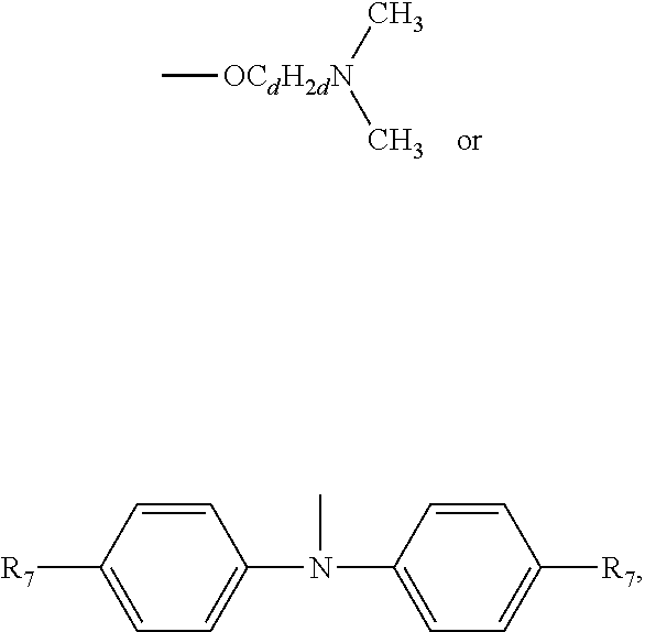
C[OCdH2dN](C)C.[R7]C1=CC=C(N(C2=CC=C([R7])C=C2)C)C=C1
